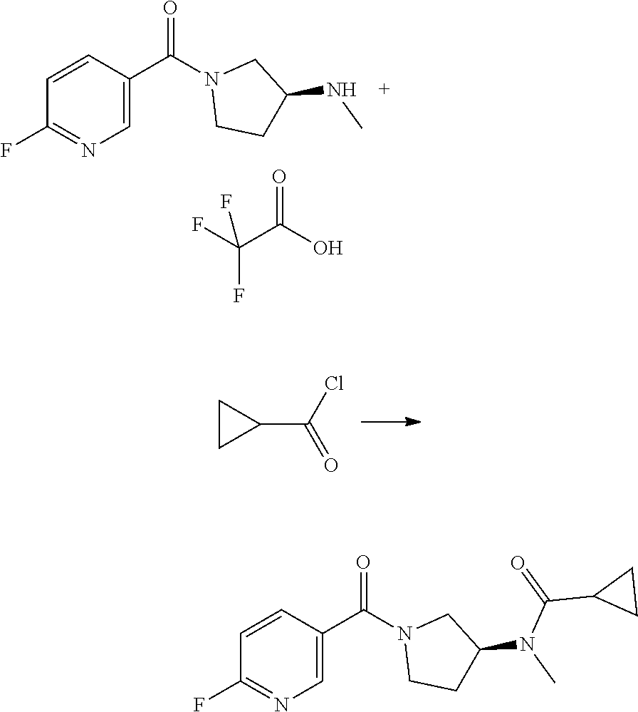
C1=CC(C(N2CCC(NC)C2)=O)=CN=C1F.FC(C(O)=O)(F)F.C1CC1C(Cl)=O.C1=CC(C(N2CCC(N(C)C(=O)C3CC3)C2)=O)=CN=C1F
